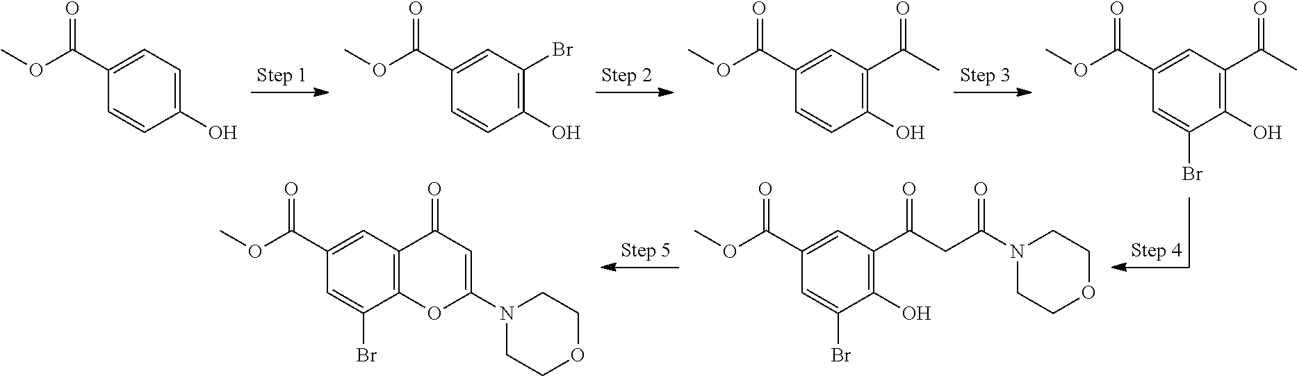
C1(O)=CC=C(C(=O)OC)C=C1.C1(O)=C(Br)C=C(C(=O)OC)C=C1.C1(O)=C(C(=O)C)C=C(C(=O)OC)C=C1.C1(O)=C(C(=O)CC(=O)N2CCOCC2)C=C(C(=O)OC)C=C1Br.C12=C(C=C(C(=O)OC)C=C1Br)C(=O)C=C(N1CCOCC1)O2.C1(O)=C(C(=O)C)C=C(C(=O)OC)C=C1Br
